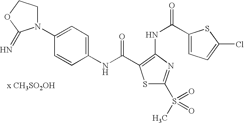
[x CH3SO2OH].C1(NC(=O)C2=C(NC(C3=CC=C(Cl)S3)=O)N=C(S(C)(=O)=O)S2)=CC=C(N2CCOC2=N)C=C1
